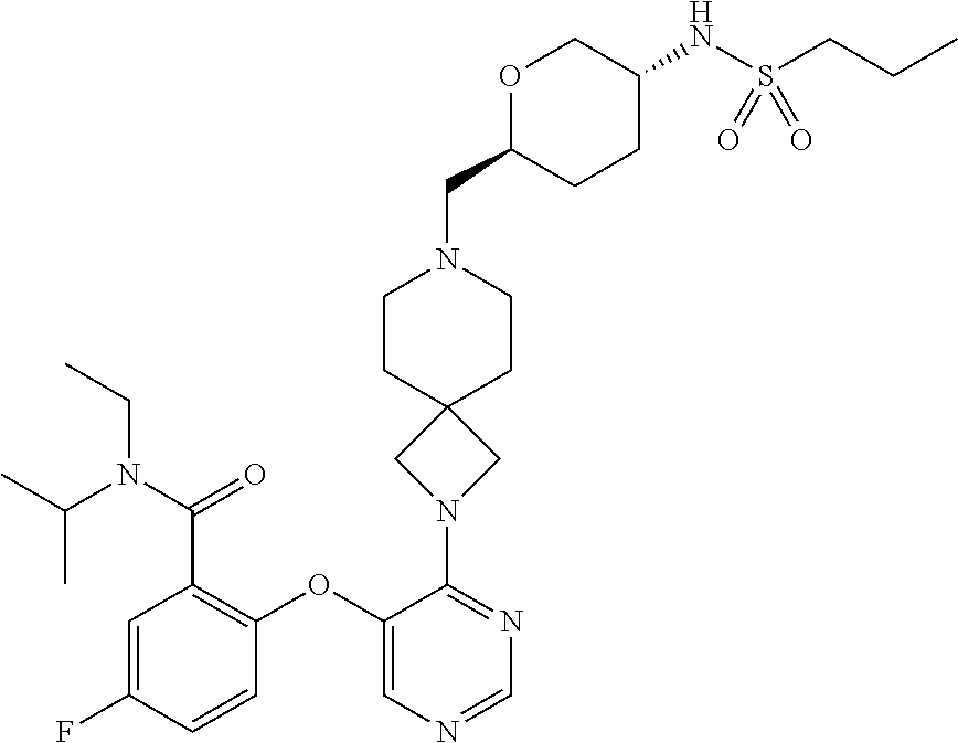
C1=C(F)C=CC(OC2=CN=CN=C2N2CC3(C2)CCN(CC2CCC(NS(CCC)(=O)=O)CO2)CC3)=C1C(N(C(C)C)CC)=O
